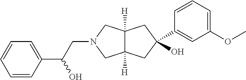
C1(O)(C2=CC(OC)=CC=C2)CC2([H])C([H])(CN(CC(C3=CC=CC=C3)O)C2)C1
